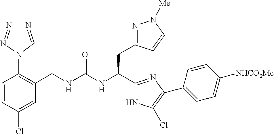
C1(CNC(NC(CC2=NN([Me])C=C2)C2=NC(C3=CC=C([NHCO2Me])C=C3)=C(Cl)N2)=O)=C(N2C=NN=N2)C=CC(Cl)=C1
